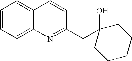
C1=CC=C2C(=C1)C=CC(CC1(O)CCCCC1)=N2
